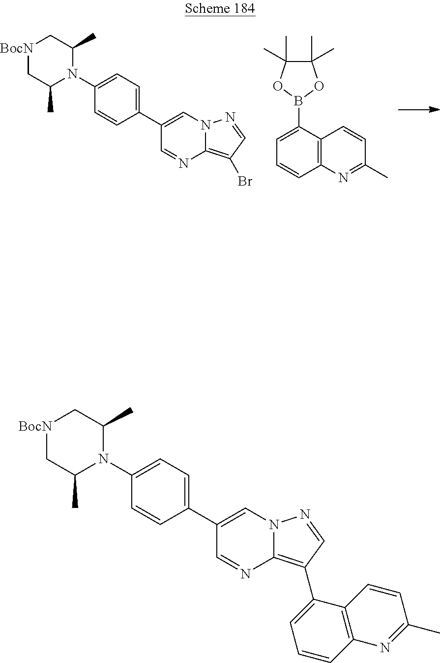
[BocN]1CC(C)N(C2=CC=C(C3=CN4C(=C(C5=CC=CC6=C5C=CC(C)=N6)C=N4)N=C3)C=C2)C(C)C1.[BocN]1CC(C)N(C2=CC=C(C3=CN4C(=C(Br)C=N4)N=C3)C=C2)C(C)C1.C1=C(B2OC(C)(C)C(C)(C)O2)C2=C(C=C1)N=C(C)C=C2
